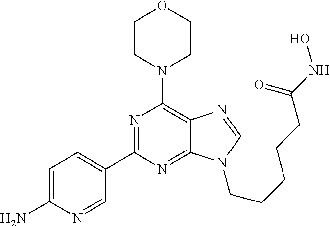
C1CN(C2=C3C(=NC(C4=CC=C(N)N=C4)=N2)N(CCCCCC(NO)=O)C=N3)CCO1
